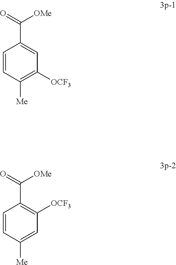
C1=CC([Me])=C([OCF3])C=C1C(=O)[OMe].C1=CC([Me])=CC([OCF3])=C1C(=O)[OMe]
